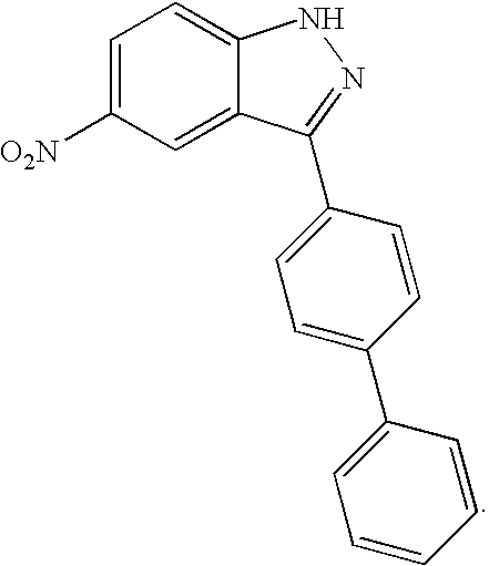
C1=C([O2N])C=C2C(=C1)NN=C2C1=CC=C(C2=CC=CC=C2)C=C1
